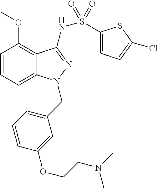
C1=CC=C2C(=C1OC)C(NS(=O)(=O)C1=CC=C(Cl)S1)=NN2CC1=CC=CC(OCCN(C)C)=C1
